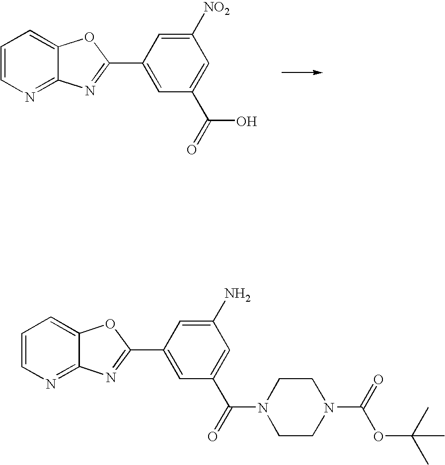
C1=CN=C2C(=C1)OC(C1=CC(C(O)=O)=CC([NO2])=C1)=N2.C1=CN=C2C(=C1)OC(C1=CC(C(N3CCN(C(=O)OC(C)(C)C)CC3)=O)=CC(N)=C1)=N2
